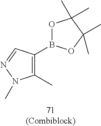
O1B(C2=C(C)N(C)N=C2)OC(C)(C)C1(C)C
